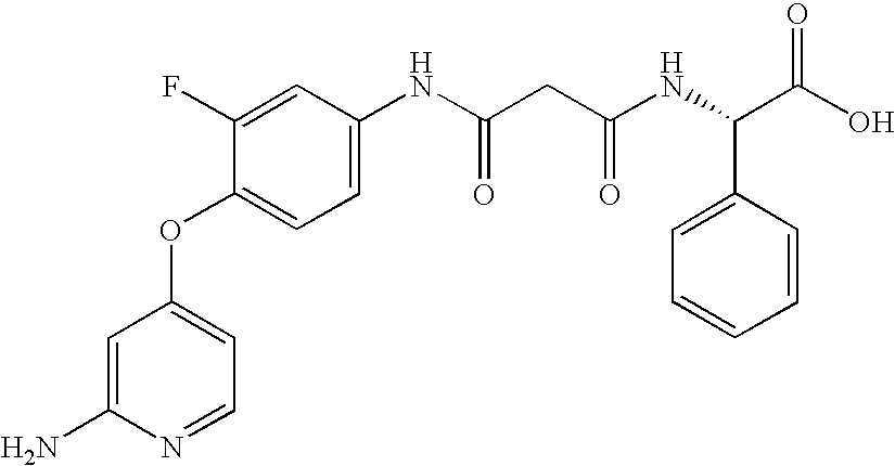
C1=C(N)N=CC=C1OC1=CC=C(NC(=O)CC(=O)NC(C2=CC=CC=C2)C(O)=O)C=C1F
